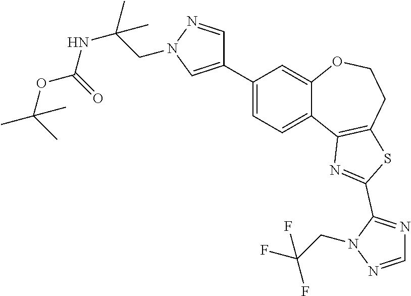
C1(C2=CN(CC(NC(OC(C)(C)C)=O)(C)C)N=C2)=CC=C2C(=C1)OCCC1=C2N=C(C2=NC=NN2CC(F)(F)F)S1
